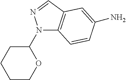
C1(N2C3=C(C=N2)C=C(N)C=C3)CCCCO1
